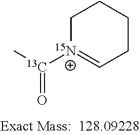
C1[15N+]([13C](C)=O)=CCCC1
